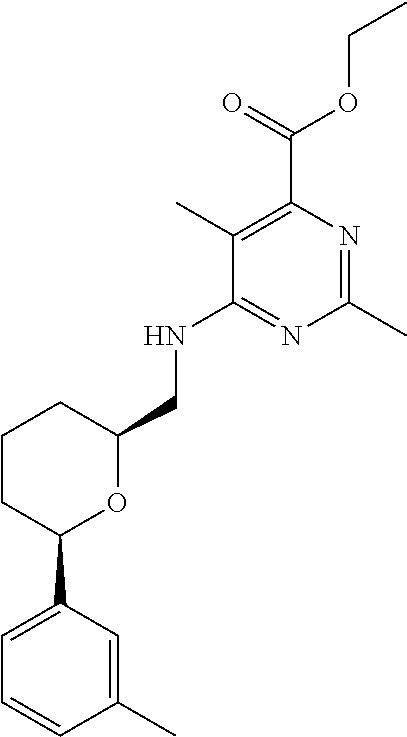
C1(C)=CC(C2OC(CNC3=NC(C)=NC(C(=O)OCC)=C3C)CCC2)=CC=C1
